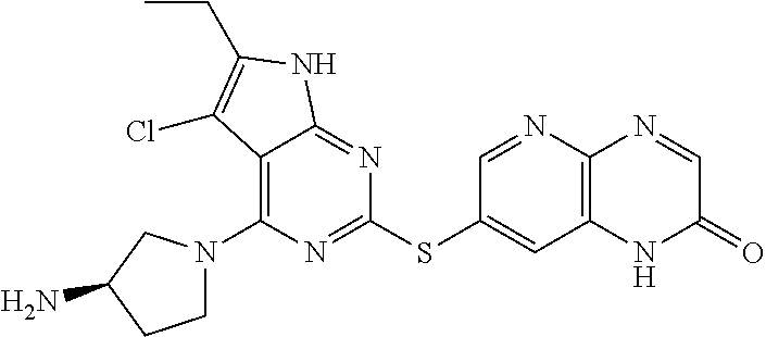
C12=C(N3CCC(N)C3)N=C(SC3=CC4=C(N=C3)N=CC(=O)N4)N=C1NC(CC)=C2Cl
